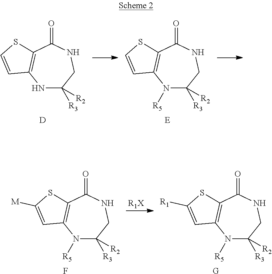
N1C([R3])([R2])CNC(=O)C2=C1C=CS2.[D].N1([R5])C([R3])([R2])CNC(=O)C2=C1C=CS2.[E].N1([R5])C([R3])([R2])CNC(=O)C2=C1C=C([M])S2.F.[R1X].N1([R5])C([R3])([R2])CNC(=O)C2=C1C=C([R1])S2.[G]
